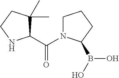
C(C1C(C)(C)CCN1)(=O)N1CCCC1B(O)O
